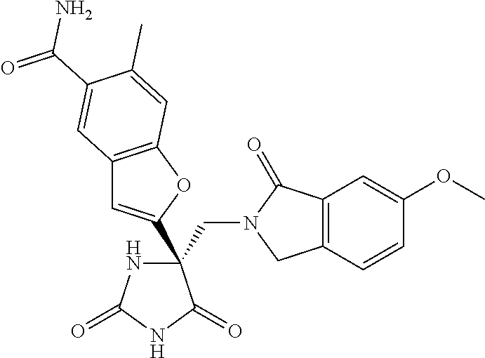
C(C1(C2=CC3=C(O2)C=C(C)C(C(=O)N)=C3)NC(=O)NC1=O)N1CC2=C(C1=O)C=C(OC)C=C2
